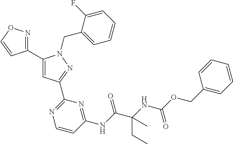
C1(C2=NOC=C2)=CC(C2=NC=CC(NC(C(NC(OCC3=CC=CC=C3)=O)(CC)C)=O)=N2)=NN1CC1=CC=CC=C1F
